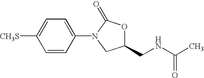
C(NC(C)=O)C1OC(=O)N(C2=CC=C([CH3S])C=C2)C1
